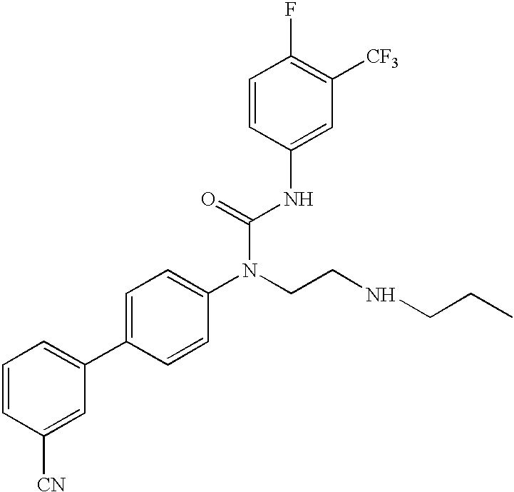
C1=CC([CN])=CC(C2=CC=C(N(CCNCCC)C(=O)NC3=CC([CF3])=C(F)C=C3)C=C2)=C1
